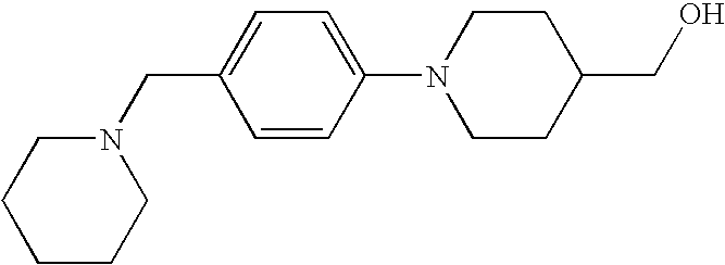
C1=CC(N2CCC(CO)CC2)=CC=C1CN1CCCCC1
